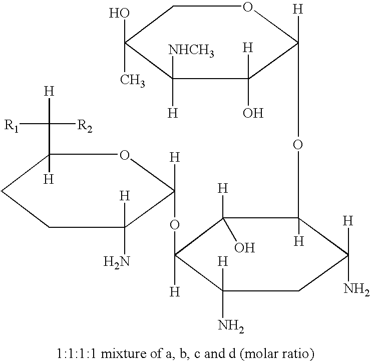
C1C(O)(C)C([H])([NHCH3])C([H])(O)C([H])(OC2([H])C([H])(O)C([H])(OC3([H])C([H])(N)CCC(C([R1])([R2])[H])([H])O3)C(N)([H])CC2([H])N)O1
